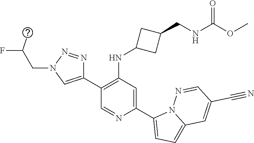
C1(C2=CN(CC(F)C)N=N2)=C(NC2CC(CNC(OC)=O)C2)C=C(C2=CC=C3N2N=CC(C#N)=C3)N=C1
